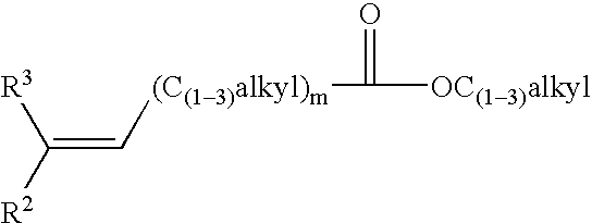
C(=C[(C(13)alkyl)m]C(=O)[OC(13)alkyl])([R3])[R2]
